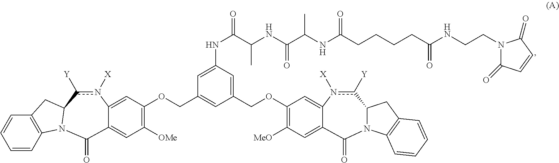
C1=CC2=C(C=C1)CC1N2C(=O)C2=CC([OMe])=C(OCC3=CC(COC4=C([MeO])C=C5C(=C4)n([X])c([Y])C4N(C5=O)C5=C(C4)C=CC=C5)=CC(NC(=O)C(NC(C(NC(CCCCC(NCCN4C(=O)C=CC4=O)=O)=O)C)=O)C)=C3)C=C2n([X])c1[Y]
